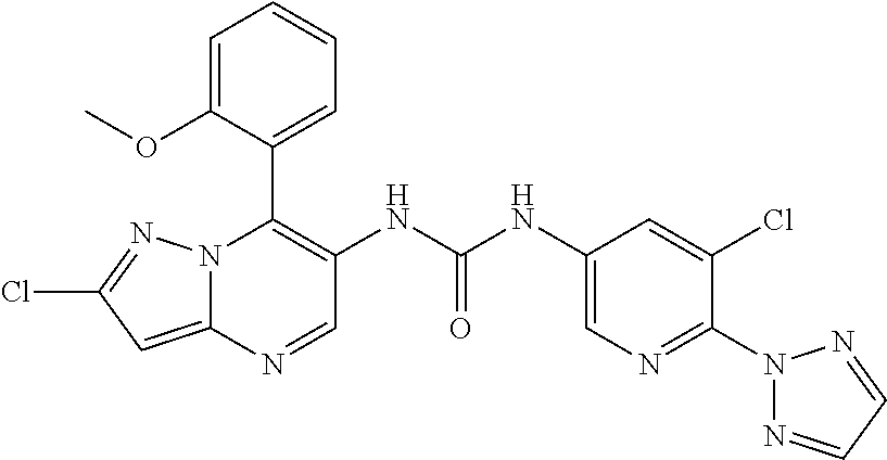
N12C(=CC(Cl)=N1)N=CC(NC(NC1=CN=C(N3N=CC=N3)C(Cl)=C1)=O)=C2C1=CC=CC=C1OC
